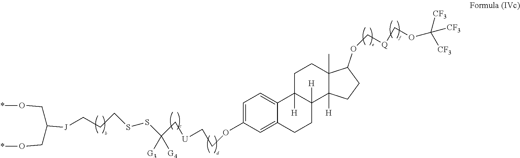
C1=C(OCC[U]CC([G3])([G4])SSCCC[J]C(CO*)CO*)C=C2C(=C1)C1([H])C([H])(CC2)C2([H])C(C)(CC1)C(OC[Q]COC([CF3])([CF3])[CF3])CC2
